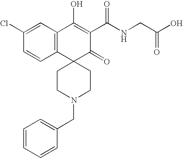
C12=C(C=C(Cl)C=C1)C(O)=C(C(NCC(O)=O)=O)C(=O)C21CCN(CC2=CC=CC=C2)CC1
